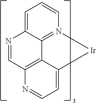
C1=C2C3=N(C=C1)[Ir]C1=CC=NC(=C31)C=N2
